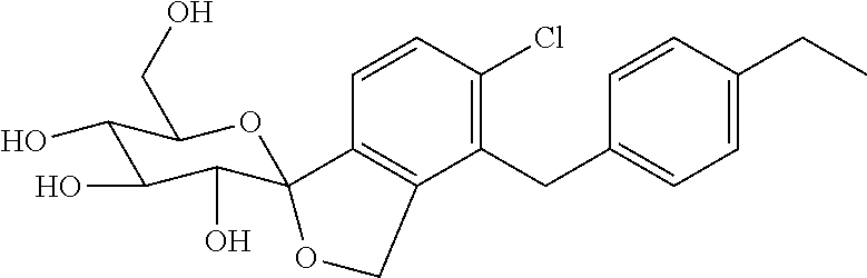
C1(CC2=CC=C(CC)C=C2)=C(Cl)C=CC2=C1COC21C(O)C(O)C(O)C(CO)O1
